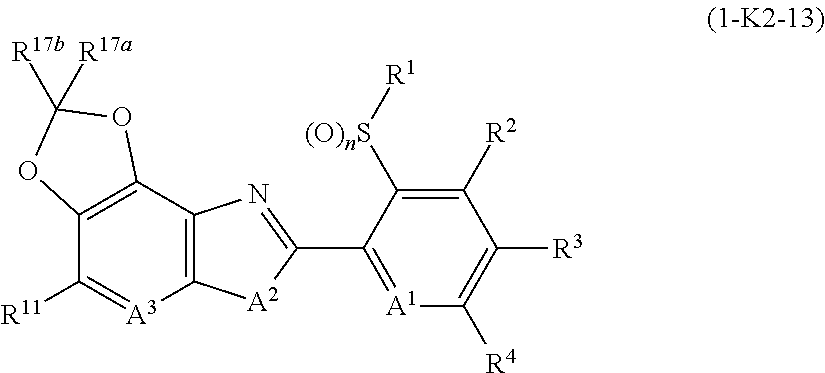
C12=C(C3=C([A3]=C1[R11])[A2]C(C1=[A1]C([R4])=C([R3])C([R2])=C1[(O)nS][R1])=N3)OC([R17a])([R17b])O2
